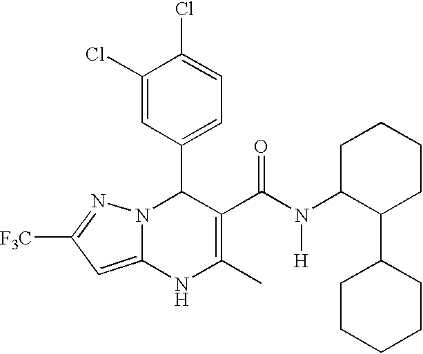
C1(Cl)=CC(C2N3C(=CC([F3C])=N3)NC(C)=C2C(N(C2C(C3CCCCC3)CCCC2)[H])=O)=CC=C1Cl
